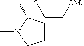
C1CC(COCC[OMe])N(C)C1
